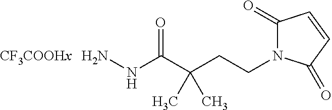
C(=O)(C(CCN1C(=O)C=CC1=O)(C)C)NN
